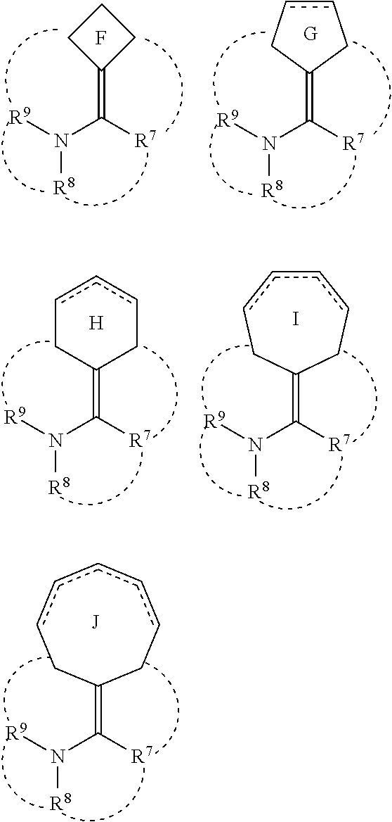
C1CC(=C([R7])N([R9])[R8])C1.F.[G].C([R7])(N([R9])[R8])=C1CccC1.C1(=C([R7])N([R9])[R8])CcccC1.[H].C1(=C([R7])N([R9])[R8])CccccC1.I.C1(=C([R7])N([R9])[R8])CcccccC1
